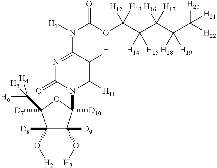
N1=C(N([H1])C(OC(C(C(C(C([H22])([H20])[H21])([H18])[H19])([H16])[H17])([H14])[H15])([H12])[H13])=O)C(F)=C([H11])N(C2([D10])C([D9])(O[H3])C([D8])(O[H2])C([D7])(C([H5])([H6])[H4])O2)C1=O
